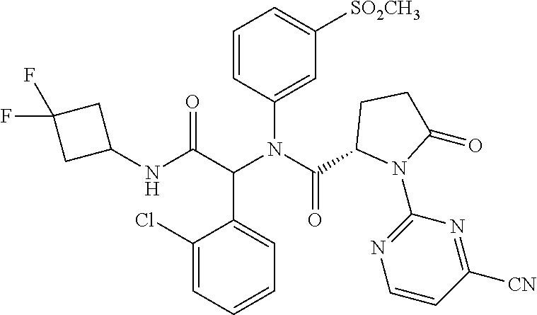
C1(N(C(C2N(C3=NC=CC([CN])=N3)C(=O)CC2)=O)C(C(NC2CC(F)(F)C2)=O)C2=CC=CC=C2Cl)=CC([SO2CH3])=CC=C1
